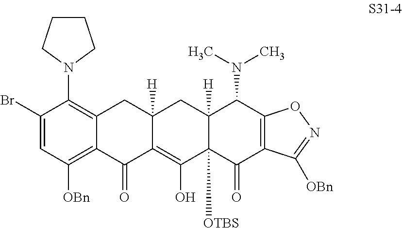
C1(Br)=CC([OBn])=C2C(=C1N1CCCC1)CC1([H])C(=C(O)C3([OTBS])C([H])(C1)C(N(C)C)C1=C(C3=O)C([OBn])=NO1)C2=O
